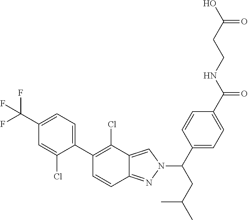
C1(C(F)(F)F)=CC=C(C2=C(Cl)C3=CN(C(CC(C)C)C4=CC=C(C(NCCC(O)=O)=O)C=C4)N=C3C=C2)C(Cl)=C1
